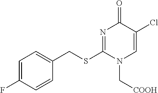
C1=C(F)C=CC(CSC2=NC(=O)C(Cl)=CN2C[COOH])=C1
